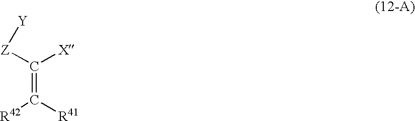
C([R42])([R41])=C([X])[Z][Y]
